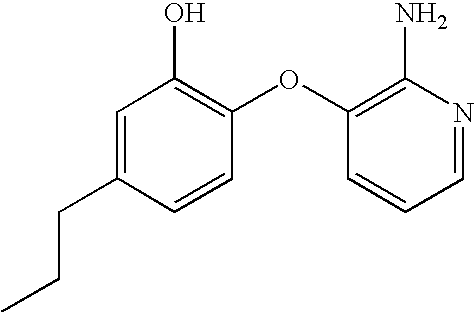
C1(OC2=C(O)C=C(CCC)C=C2)=C(N)N=CC=C1
